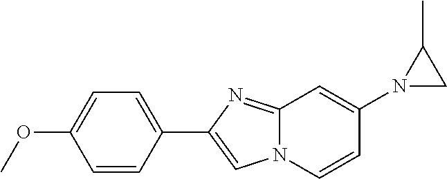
C1=CN2C(=NC(C3=CC=C(OC)C=C3)=C2)C=C1N1CC1C
